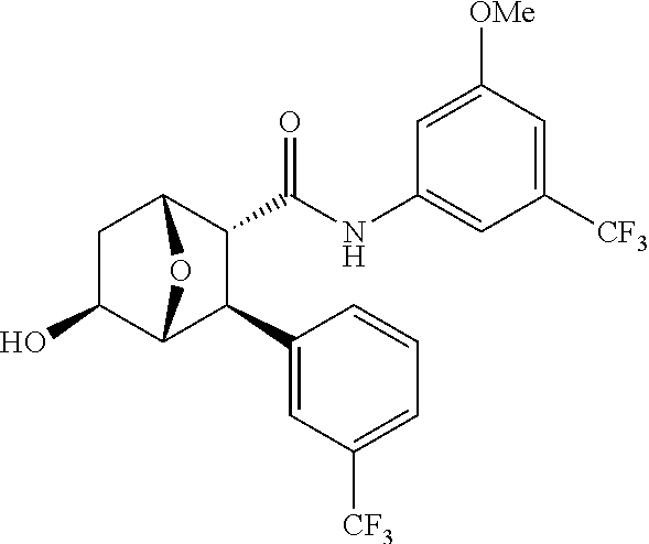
C1C(O)C2C(C3=CC([CF3])=CC=C3)C(C(=O)NC3=CC([CF3])=CC([OMe])=C3)C1O2
